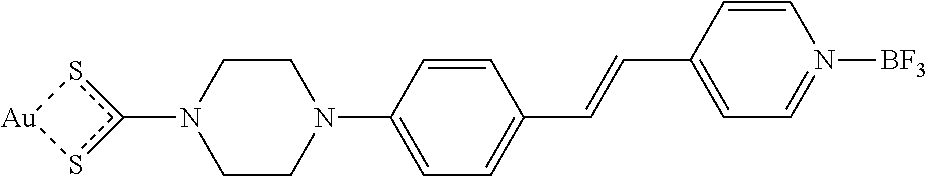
C1CN(C2=CC=C(C=CC3=CC=N([BF3])C=C3)C=C2)CCN1c1s[Au]s1
